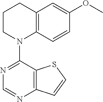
C12=C(SC=C1)C(N1C3=C(C=C(OC)C=C3)CCC1)=NC=N2
